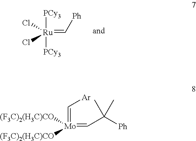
[Ru](=C[Ph])([PCy3])([PCy3])(Cl)Cl.C(=[Mo](=CC([Ph])(C)C)([(F3C)2(H3C)CO])[(F3C)2(H3C)CO])[Ar]
